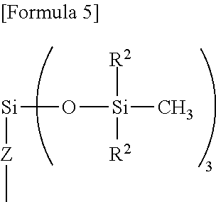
[Si](O[Si]([R2])([R2])C)[Z]C
